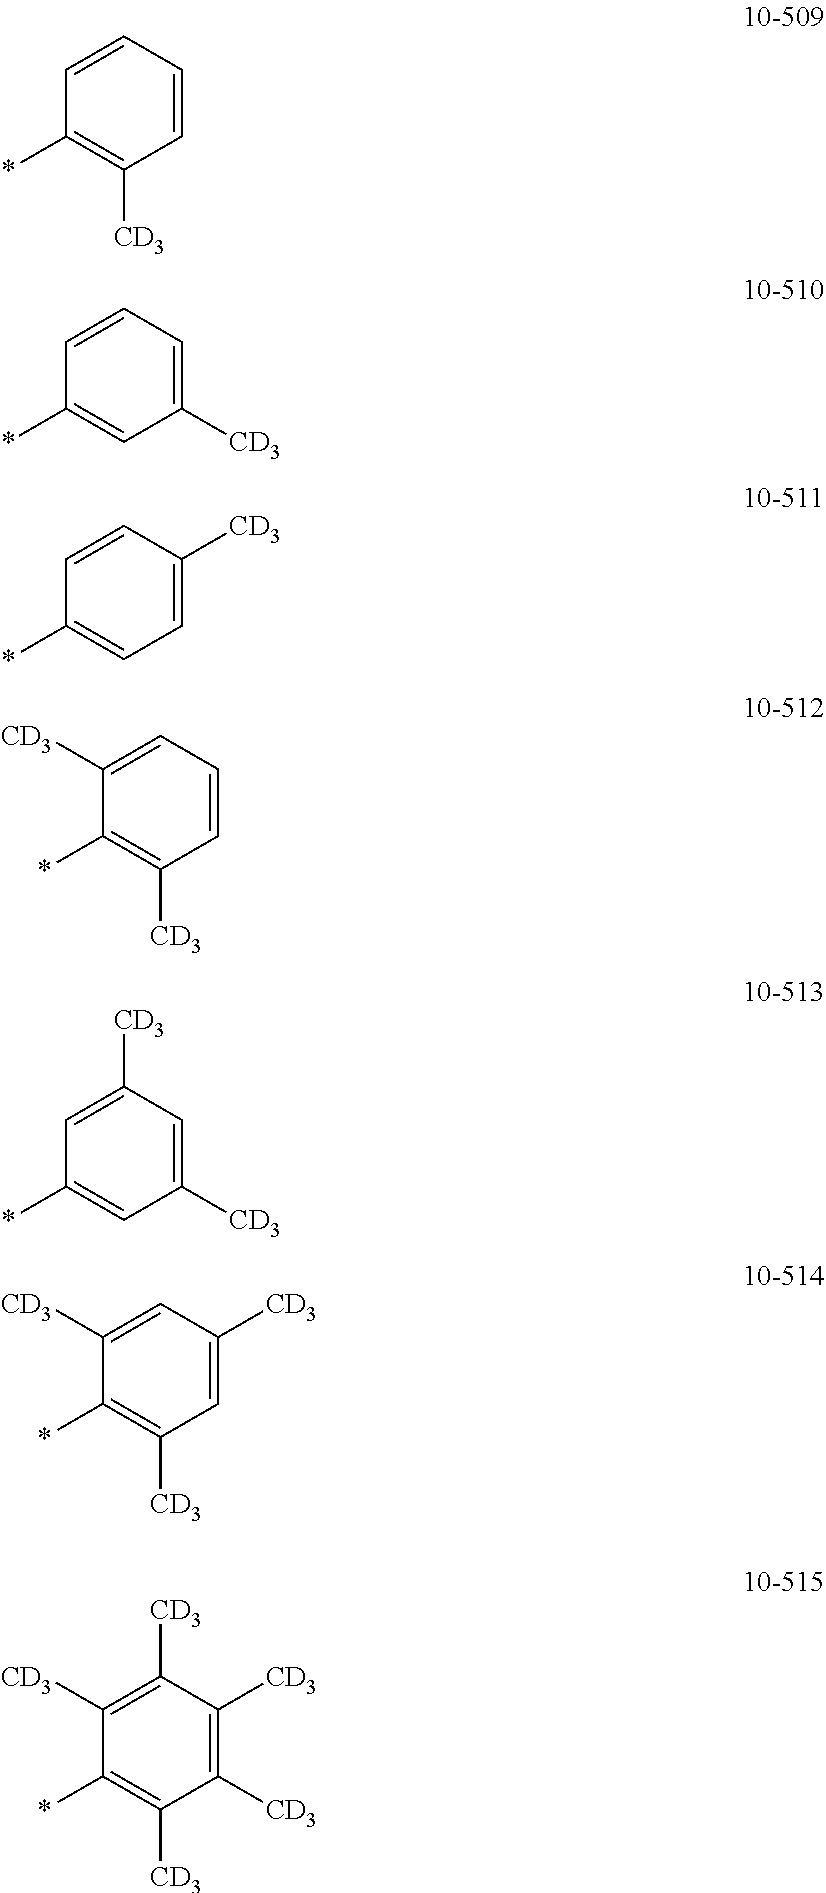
C1=CC=CC([CD3])=C1*.C1=CC=C([CD3])C=C1*.C1=CC([CD3])=CC=C1*.C1([CD3])=CC=CC([CD3])=C1*.C1=C([CD3])C=C([CD3])C=C1*.C1([CD3])=CC([CD3])=CC([CD3])=C1*.C1([CD3])=C([CD3])C([CD3])=C([CD3])C([CD3])=C1*
